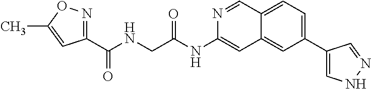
C(C(=O)NC1=CC2=CC(C3=CNN=C3)=CC=C2C=N1)NC(=O)C1=NOC(C)=C1
